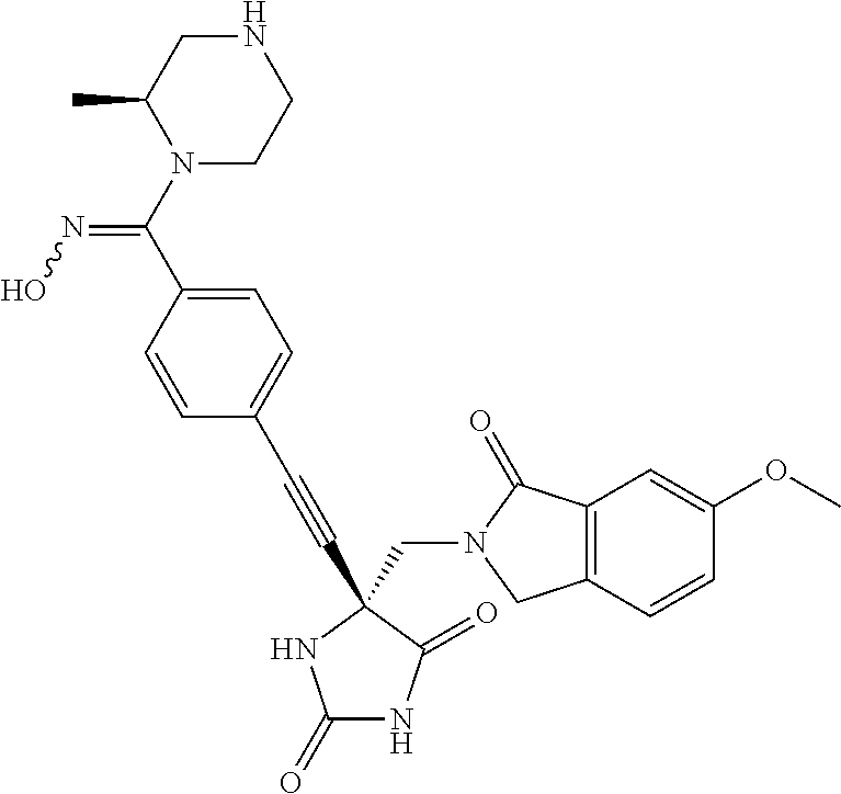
C1(=O)NC(=O)C(CN2C(=O)C3=C(C2)C=CC(OC)=C3)(C#CC2=CC=C(C(N3CCNCC3C)=NO)C=C2)N1
